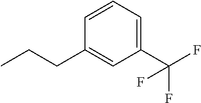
C1(C(F)(F)F)=CC=CC(CCC)=C1
